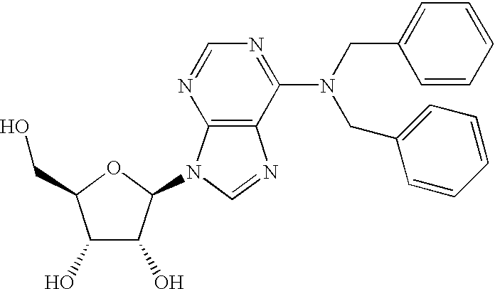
C1(O)C(O)C(N2C3=C(C(N(CC4=CC=CC=C4)CC4=CC=CC=C4)=NC=N3)N=C2)OC1CO
